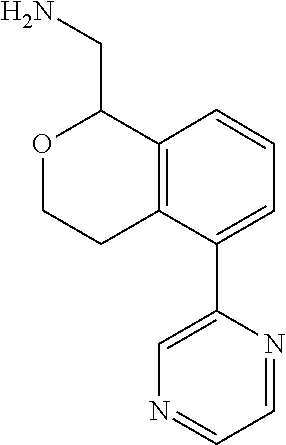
C1=CC=C(C2=CN=CC=N2)C2=C1C(CN)OCC2
